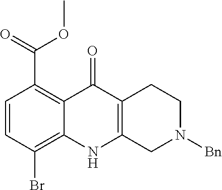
C1=CC(Br)=C2C(=C1C(OC)=O)C(=O)C1=C(N2)CN([Bn])CC1
